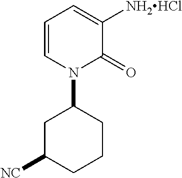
C1C([NC])CCCC1N1C=CC=C([NH2HCl])C1=O
